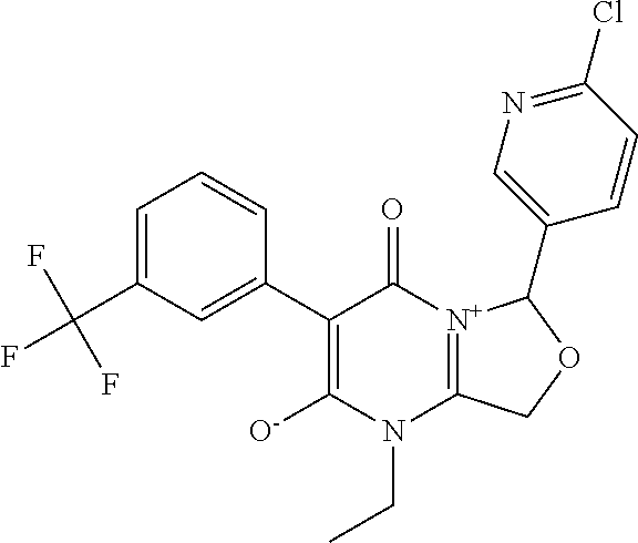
C(C1=CC=CC(C2=C([O-])N(CC)C3=[N+](C2=O)C(C2=CN=C(Cl)C=C2)OC3)=C1)(F)(F)F
